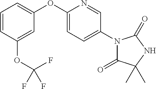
C1=C(OC2=CC=CC(OC(F)(F)F)=C2)N=CC(N2C(=O)C(C)(C)NC2=O)=C1
